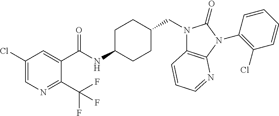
C1(Cl)=CN=C(C(F)(F)F)C(C(NC2CCC(CN3C4=C(N(C5=C(Cl)C=CC=C5)C3=O)N=CC=C4)CC2)=O)=C1
